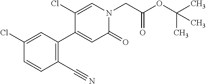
C1(C#N)=C(C2=CC(=O)N(CC(OC(C)(C)C)=O)C=C2Cl)C=C(Cl)C=C1
